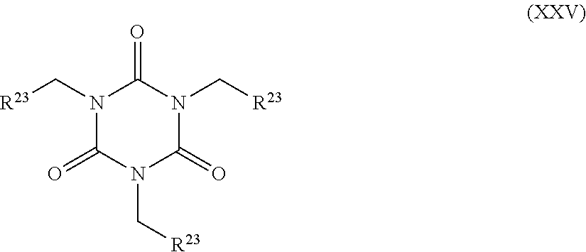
N1(C[R23])C(=O)N(C[R23])C(=O)N(C[R23])C1=O
